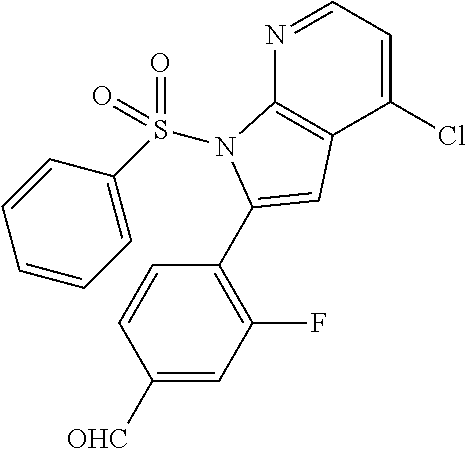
N1=CC=C(Cl)C2=C1N(S(C1=CC=CC=C1)(=O)=O)C(C1=C(F)C=C([OHC])C=C1)=C2
